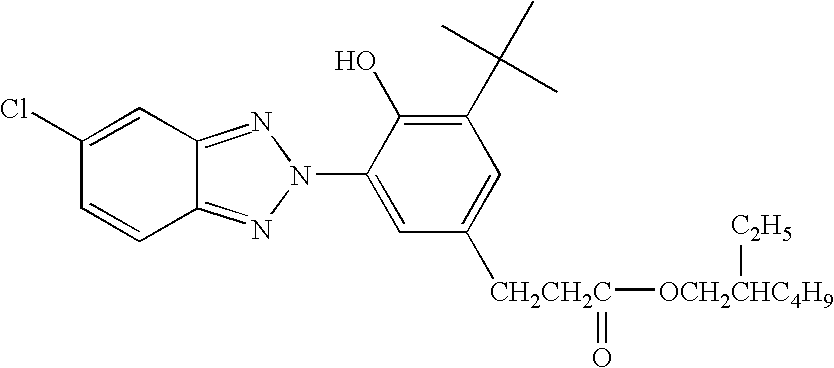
C1(Cl)=CC2=NN(C3=CC([CH2CH2C]([OCH2CHC4H9][C2H5])=O)=CC(C(C)(C)C)=C3O)N=C2C=C1
